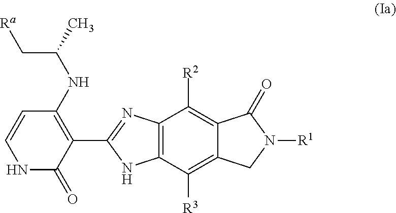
C12=C(C([R3])=C3C(=C1[R2])C(=O)N([R1])C3)NC(C1=C(NC(C[Ra])C)C=CNC1=O)=N2
